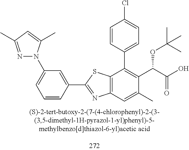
N1=C(C)C=C(C)N1C1=CC=CC(C2=NC3=C(S2)C(C2=CC=C(Cl)C=C2)=C(C(C(=O)O)OC(C)(C)C)C(C)=C3)=C1
